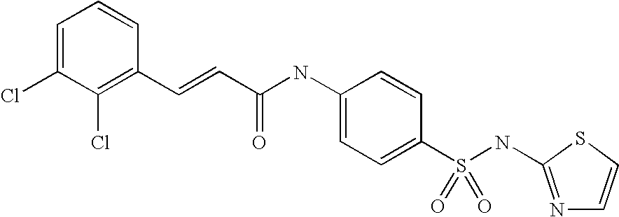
C1=C(Cl)C(Cl)=C(C=CC(NC2=CC=C(S(NC3=NC=CS3)(=O)=O)C=C2)=O)C=C1
